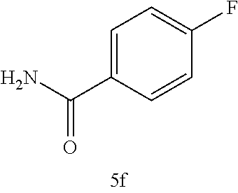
C1=C(C(N)=O)C=CC(F)=C1
